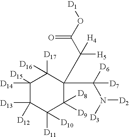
C1([D14])([D15])C([D13])([D12])C([D11])([D10])C([D9])([D8])C(C(C(O[D1])=O)([H5])[H4])(C([D6])(N([D3])[D2])[D7])C1([D17])[D16]
